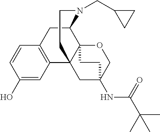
C1(O)=CC2=C(C=C1)CC1C34C2(CC(NC(C(C)(C)C)=O)(CO3)CC4)CCN1CC1CC1
